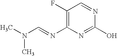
C1(F)=C(N=CN(C)C)N=C(O)N=C1
